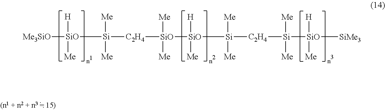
[Me3SiO][SiO]([Si]([C2H4][SiO]([SiO]([Si]([C2H4][Si]([SiO]([SiMe3])([H])[Me])([Me])[Me])([Me])[Me])([H])[Me])([Me])[Me])([Me])[Me])([H])[Me]
